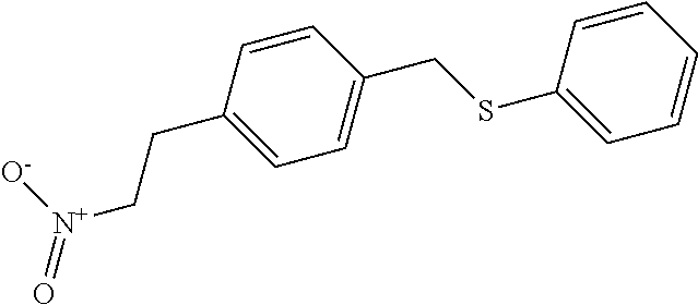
C1=CC(CC[N+](=O)[O-])=CC=C1CSC1=CC=CC=C1
